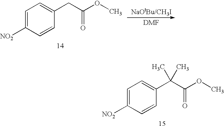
C1=C([NO2])C=CC(CC(OC)=O)=C1.[DMF].C1=C([NO2])C=CC(C(C(OC)=O)(C)C)=C1
